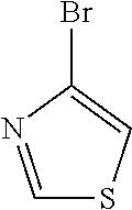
C1=NC(Br)=CS1
